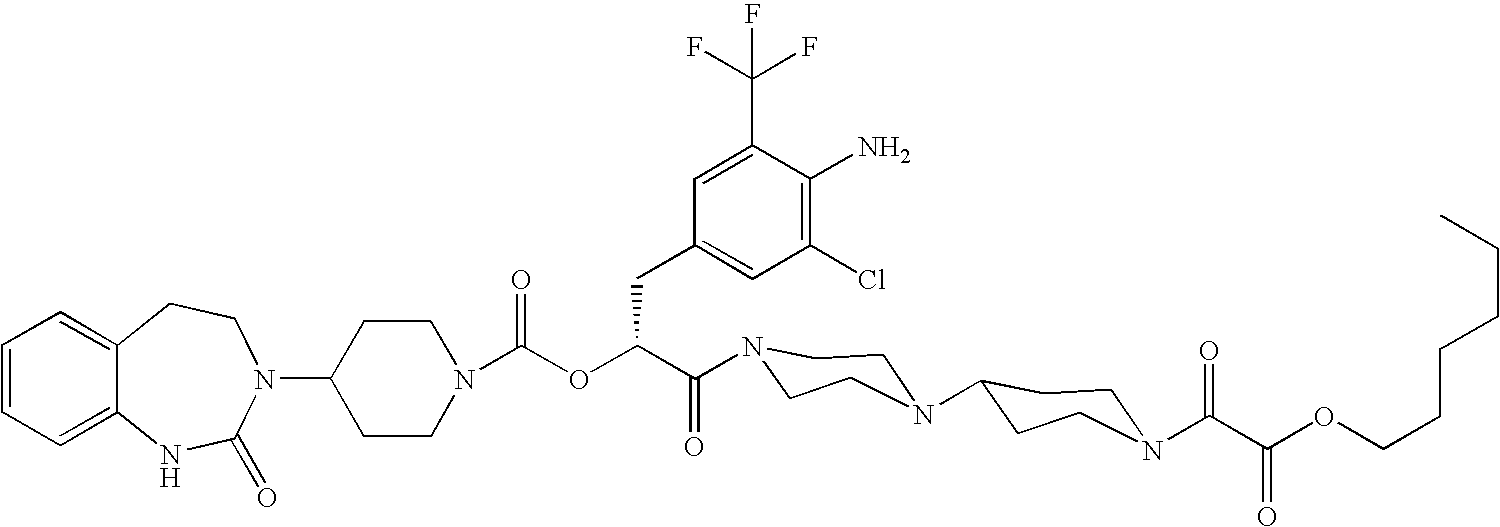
C12=CC=CC=C1NC(=O)N(C1CCN(C(OC(C(=O)N3CCN(C4CCN(C(C(OCCCCCC)=O)=O)CC4)CC3)CC3=CC(Cl)=C(N)C(C(F)(F)F)=C3)=O)CC1)CC2
